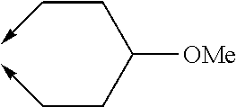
C(CC(CC->C)[OMe])->C
